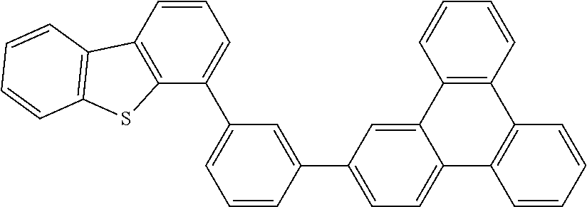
C1=CC(C2=CC=C3C(=C2)C2=C(C=CC=C2)C2=C3C=CC=C2)=CC(C2=CC=CC3=C2SC2=C3C=CC=C2)=C1
